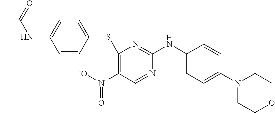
C1(SC2=CC=C(NC(C)=O)C=C2)=C([N+]([-O])=O)C=NC(NC2=CC=C(N3CCOCC3)C=C2)=N1
